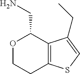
O1CCC2=C(C(CC)=CS2)C1CN
